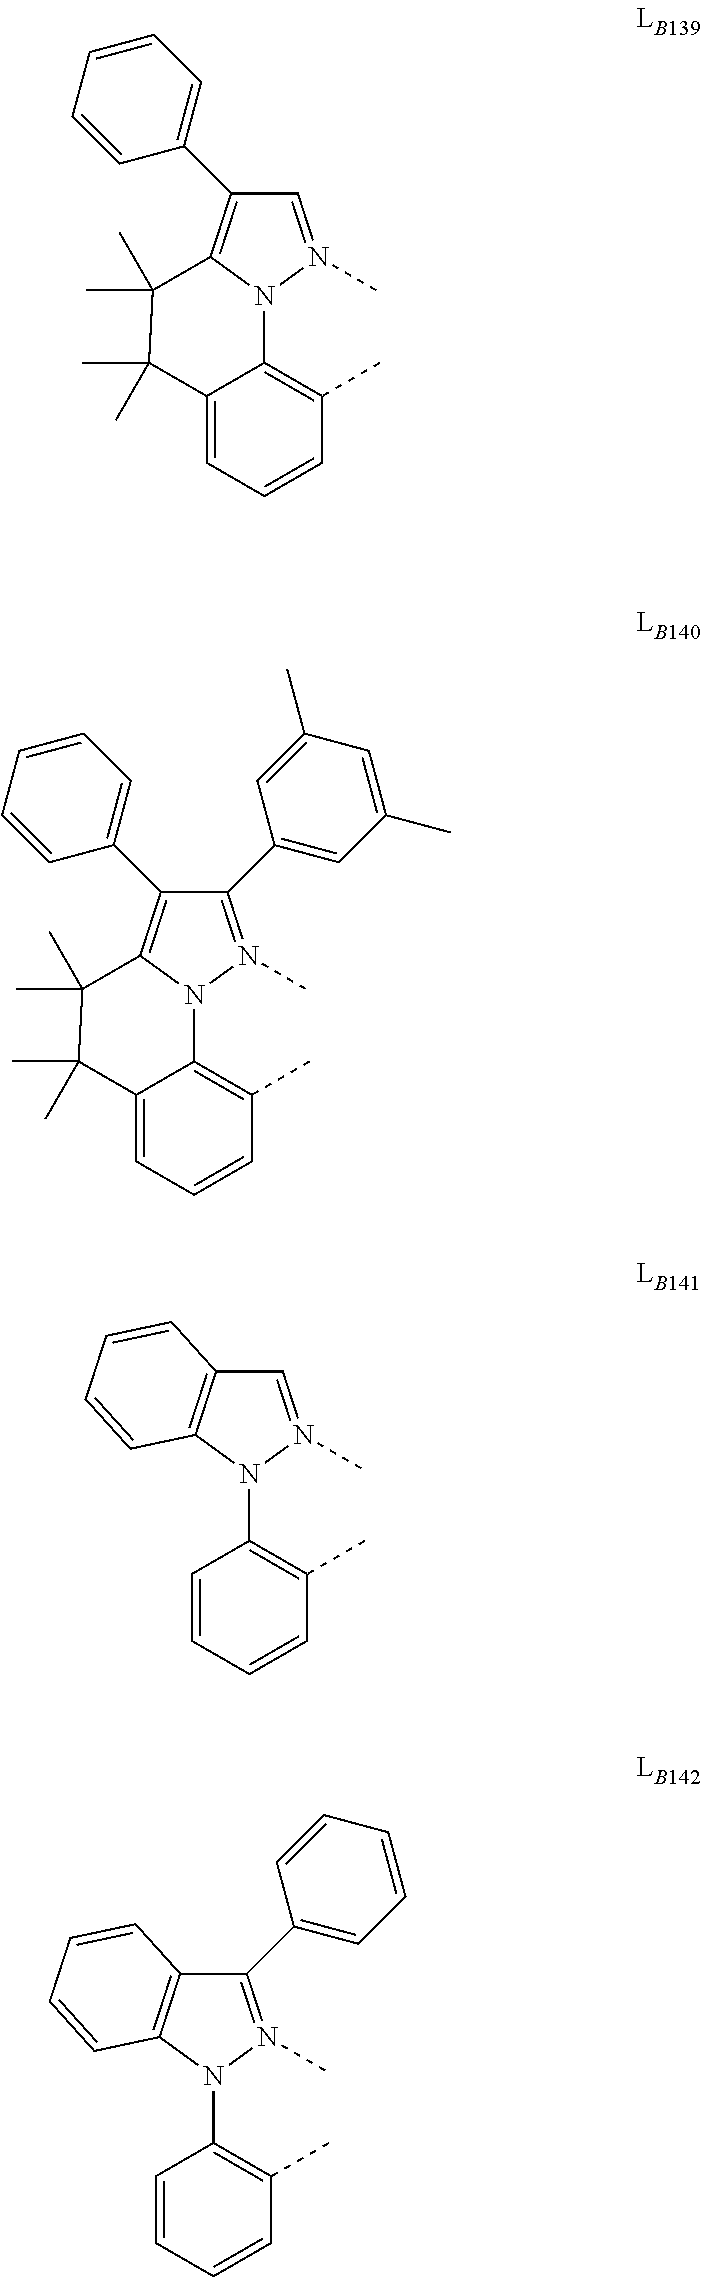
C12=C(C3=CC=CC=C3)C=N(C)N1C1=C(C)C=CC=C1C(C)(C)C2(C)C.C12=C(C3=CC=CC=C3)C(C3=CC(C)=CC(C)=C3)=N(C)N1C1=C(C)C=CC=C1C(C)(C)C2(C)C.C12=C(C=N(C)N1C1=C(C)C=CC=C1)C=CC=C2.C12=C(C(C3=CC=CC=C3)=N(C)N1C1=C(C)C=CC=C1)C=CC=C2
